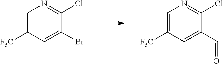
C1=C([F3C])C=C(Br)C(Cl)=N1.C1=C([F3C])C=C(C=O)C(Cl)=N1
